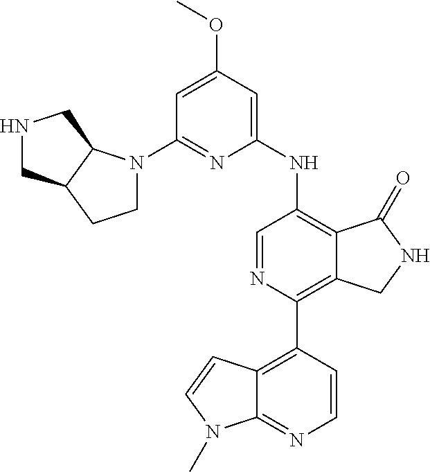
C1(N2CCC3C2CNC3)=NC(NC2=C3C(=C(C4=C5C(=NC=C4)N(C)C=C5)N=C2)CNC3=O)=CC(OC)=C1
